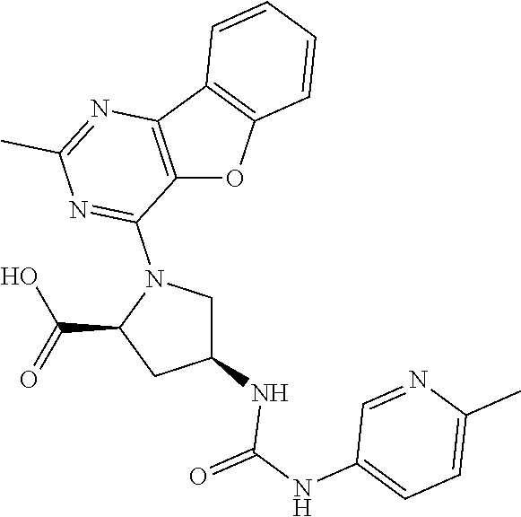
C12=C(C3=C(O1)C=CC=C3)N=C(C)N=C2N1C(C(=O)O)CC(NC(=O)NC2=CC=C(C)N=C2)C1
